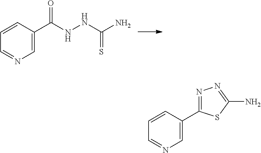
C1=C(C(NNC(N)=S)=O)C=CC=N1.C1=C(C2=NN=C(N)S2)C=CC=N1
